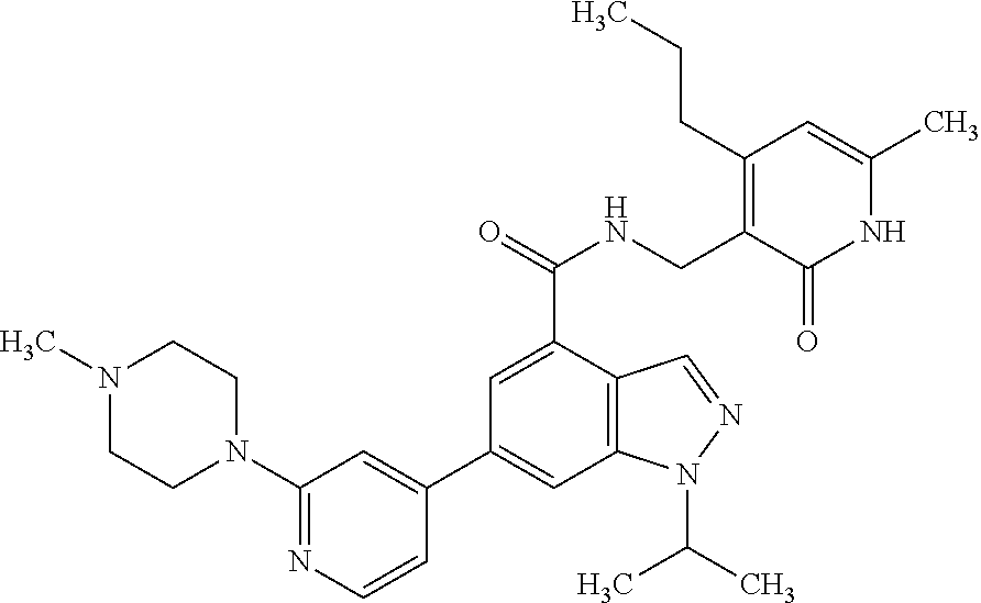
C1(N2CCN(C)CC2)=NC=CC(C2=CC3=C(C(C(NCC4=C(CCC)C=C(C)NC4=O)=O)=C2)C=NN3C(C)C)=C1
